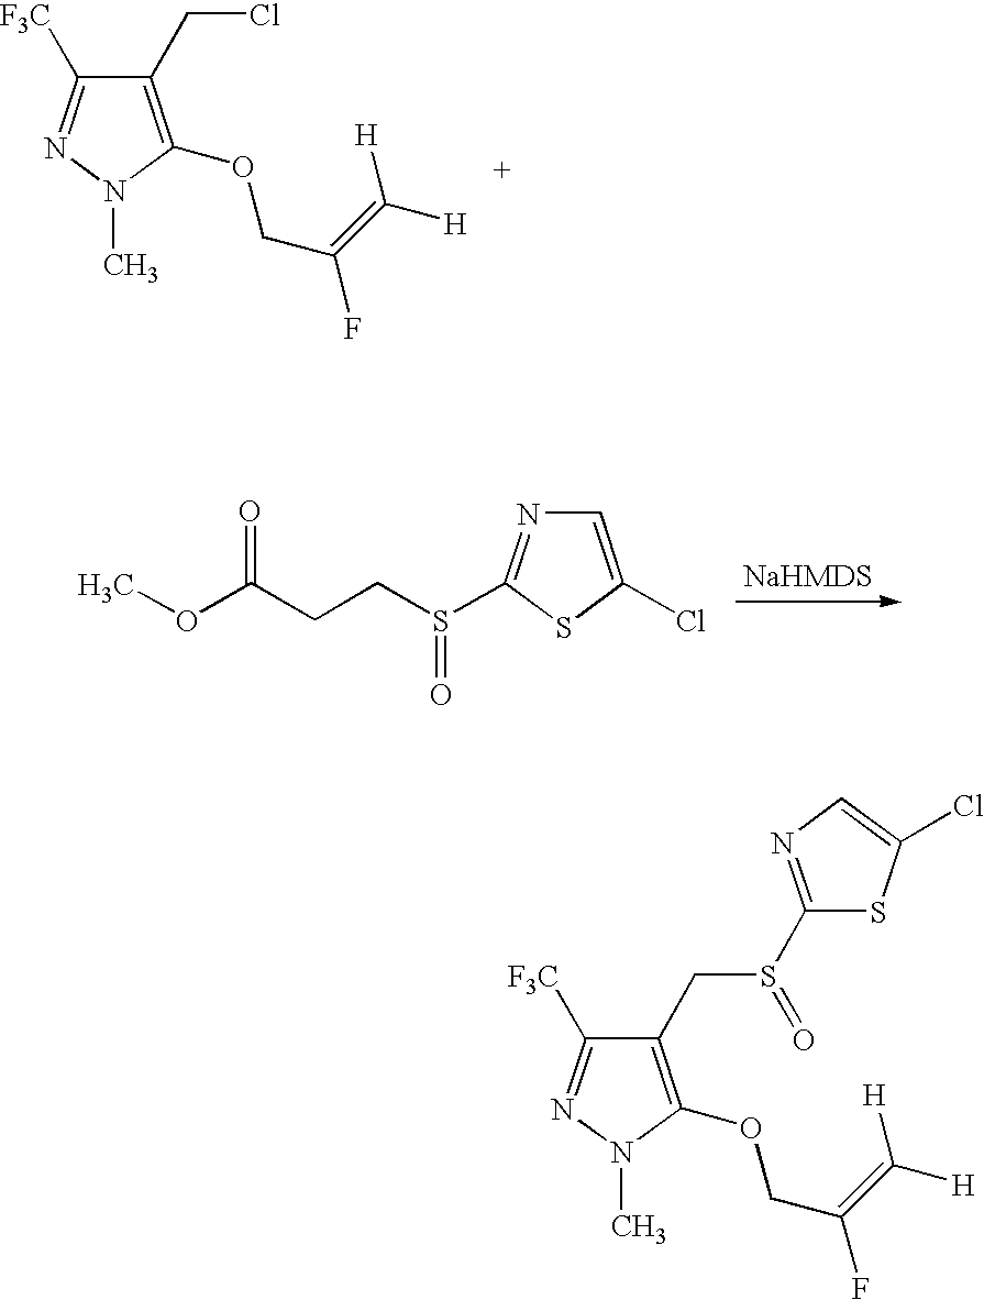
C1(CCl)=C(OCC(=C([H])[H])F)N(C)N=C1[F3C].C1=C(Cl)SC(S(CCC(OC)=O)=O)=N1.C1(CS(C2=NC=C(Cl)S2)=O)=C(OCC(=C([H])[H])F)N(C)N=C1[F3C]
